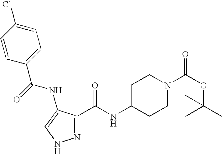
C1(C(NC2=CNN=C2C(=O)NC2CCN(C(=O)OC(C)(C)C)CC2)=O)=CC=C(Cl)C=C1
